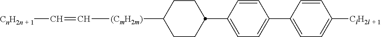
C1=C(C2CCC([(CmH2m)]C=C[CnH2n + 1])CC2)C=CC(C2=CC=C([ClH2l + 1])C=C2)=C1
